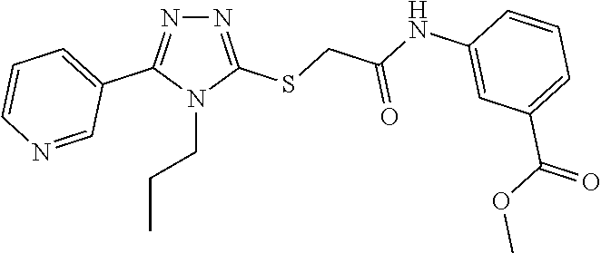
N1=C(SCC(=O)NC2=CC(C(OC)=O)=CC=C2)N(CCC)C(C2=CC=CN=C2)=N1
